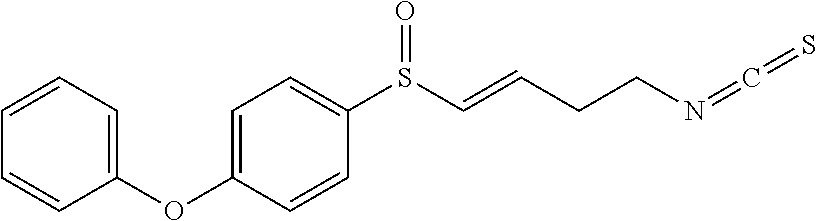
S(C=CCCN=C=S)(=O)C1=CC=C(OC2=CC=CC=C2)C=C1
